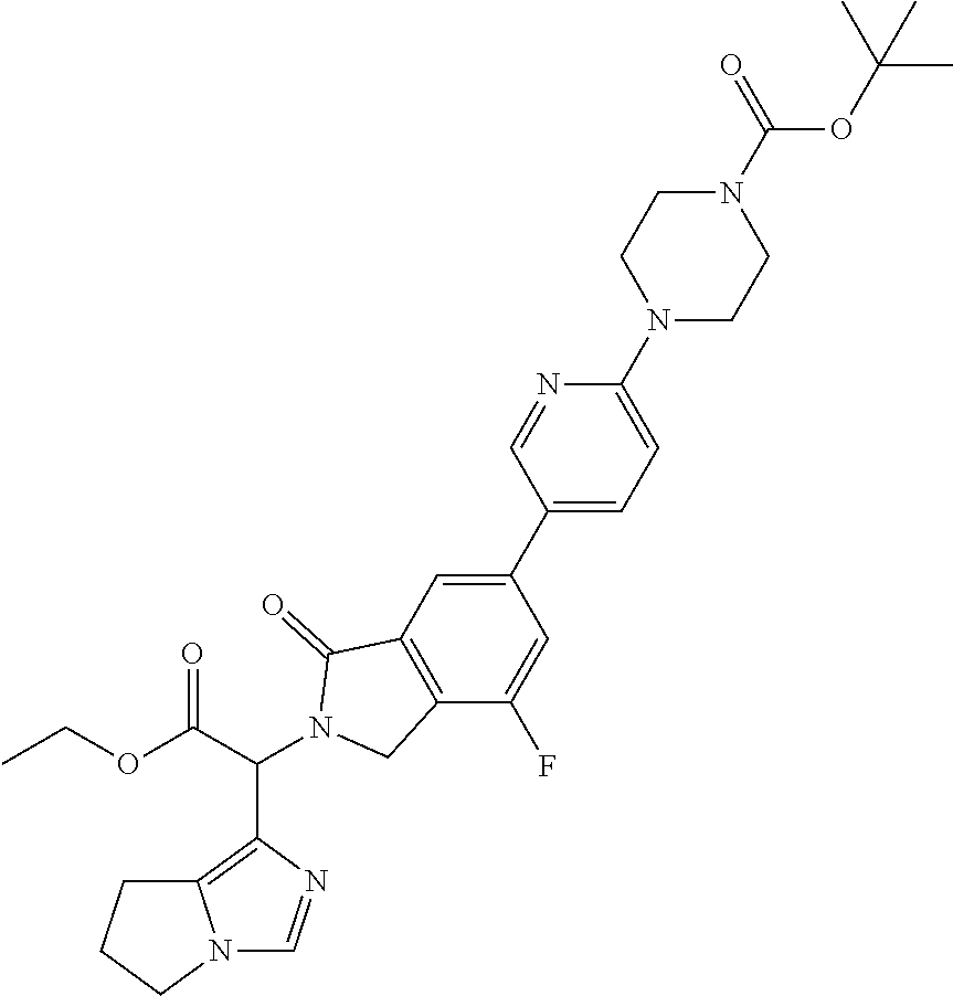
C12=C(C(C(OCC)=O)N3CC4=C(C3=O)C=C(C3=CC=C(N5CCN(C(=O)OC(C)(C)C)CC5)N=C3)C=C4F)N=CN1CCC2
